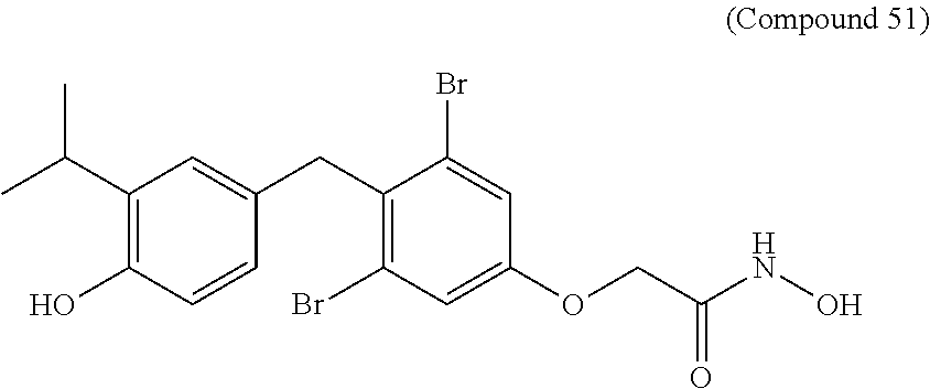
C1(C(C)C)=C(O)C=CC(CC2=C(Br)C=C(OCC(NO)=O)C=C2Br)=C1
